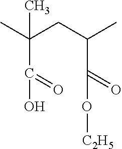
CC(CC(C)C(O[C2H5])=O)(C(O)=O)C
